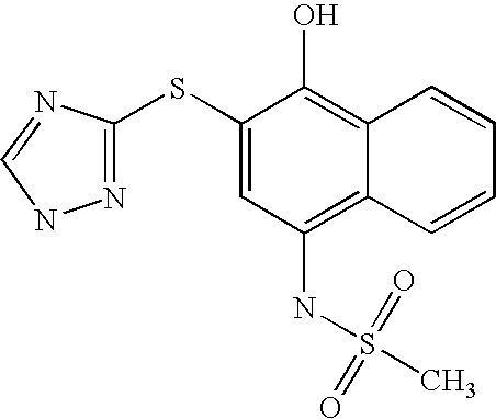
N(C1=C2C(=C(O)C(SC3=NNC=N3)=C1)C=CC=C2)S(C)(=O)=O
